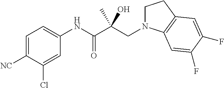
C1=C([NC])C(Cl)=CC(NC(C(CN2CCC3=C2C=C(F)C(F)=C3)(C)O)=O)=C1
